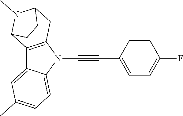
C12=CC(C)=CC=C1N(C#CC1=CC=C(F)C=C1)C1=C2C2N(C)C(C1)CC2
